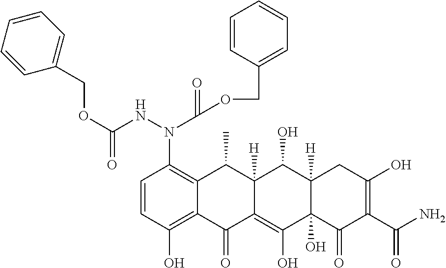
C1=CC(O)=C2C(=C1N(C(OCC1=CC=CC=C1)=O)NC(OCC1=CC=CC=C1)=O)C(C)C1([H])C(=C(O)C3(O)C([H])(C1O)CC(O)=C(C(N)=O)C3=O)C2=O
